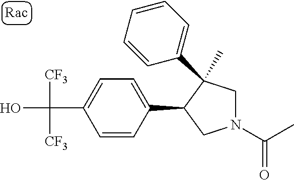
C(C1=CC=C(C2CN(C(=O)C)CC2(C)C2=CC=CC=C2)C=C1)(O)([CF3])[CF3]
